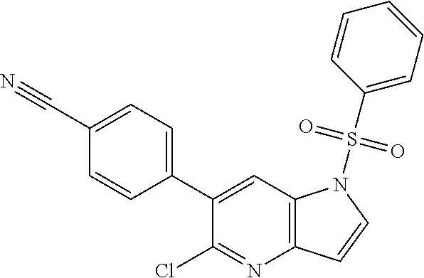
C1=C(C2=CC=C(C#N)C=C2)C(Cl)=NC2=C1N(S(C1=CC=CC=C1)(=O)=O)C=C2
